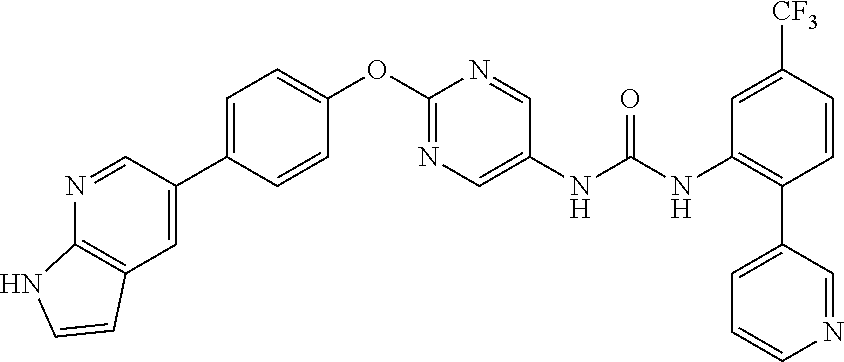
C1=C(C2=CC3=C(N=C2)NC=C3)C=CC(OC2=NC=C(NC(NC3=C(C4=CC=CN=C4)C=CC([CF3])=C3)=O)C=N2)=C1
